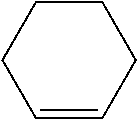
C1CCC=CC1
